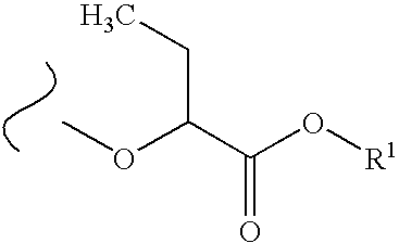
COC(C(O[R1])=O)CC
